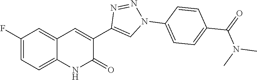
C1(F)=CC=C2C(=C1)C=C(C1=CN(C3=CC=C(C(N(C)C)=O)C=C3)N=N1)C(=O)N2
